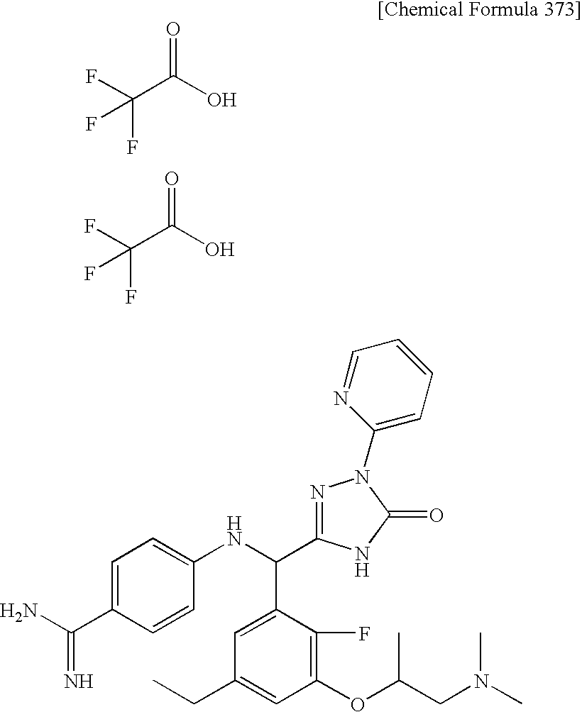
FC(C(O)=O)(F)F.FC(C(O)=O)(F)F.C1=C(C(=N)N)C=CC(NC(C2=CC(CC)=CC(OC(CN(C)C)C)=C2F)C2=NN(C3=CC=CC=N3)C(=O)N2)=C1
